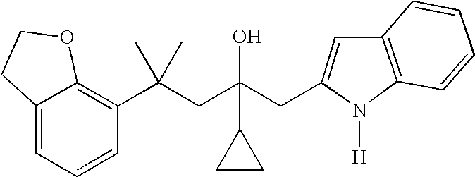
C12=CC=CC(C(CC(CC3=CC4=C(N3[H])C=CC=C4)(C3CC3)O)(C)C)=C1OCC2
